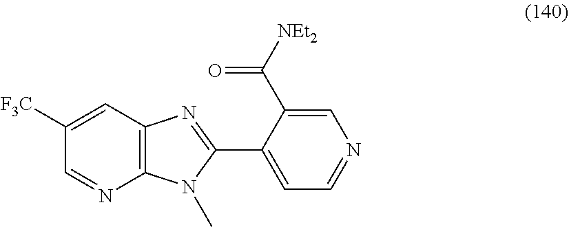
C1([F3C])=CC2=C(N=C1)N(C)C(C1=CC=NC=C1C([NEt2])=O)=N2
